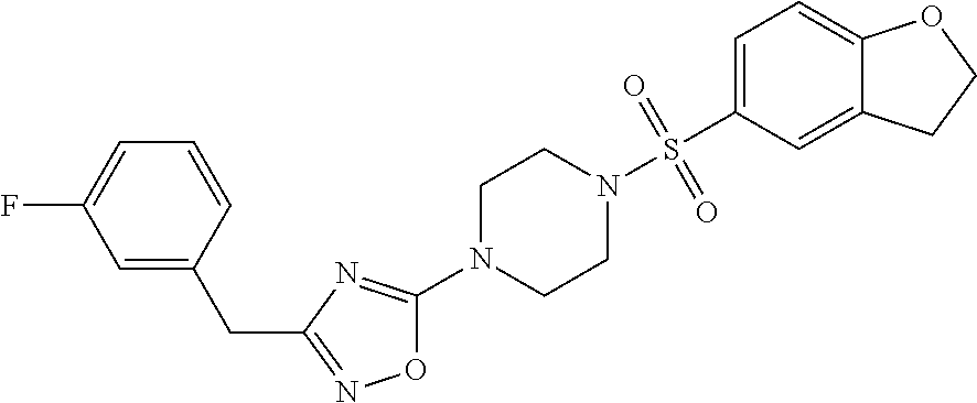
O1C(N2CCN(S(C3=CC=C4C(=C3)CCO4)(=O)=O)CC2)=NC(CC2=CC(F)=CC=C2)=N1
